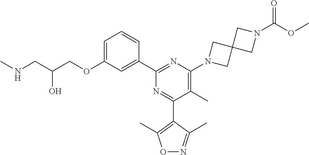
C1=C(OCC(CNC)O)C=C(C2=NC(N3CC4(C3)CN(C(OC)=O)C4)=C(C)C(C3=C(C)ON=C3C)=N2)C=C1
